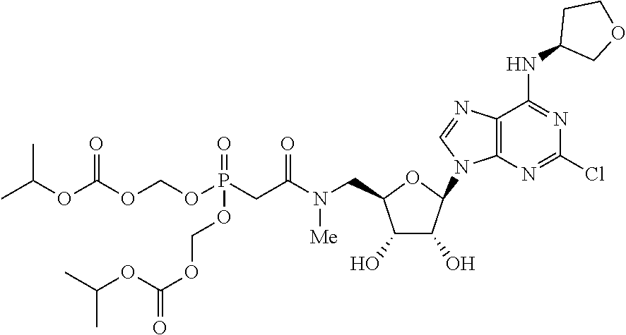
C1(O)C(O)C(N2C3=C(C(NC4COCC4)=NC(Cl)=N3)N=C2)OC1CN(C(CP(OCOC(OC(C)C)=O)(=O)OCOC(OC(C)C)=O)=O)[Me]
